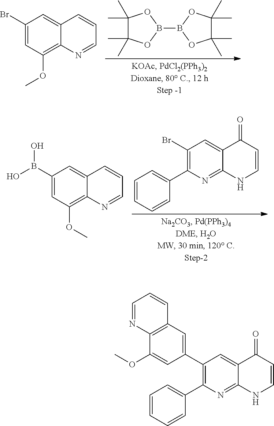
C1(C)(C)C(C)(C)OB(B2OC(C)(C)C(C)(C)O2)O1.C1(Br)=CC(OC)=C2C(=C1)C=CC=N2.BrC1=C(C2=CC=CC=C2)N=C2C(=C1)C(=O)C=CN2.C1(B(O)O)=CC(OC)=C2C(=C1)C=CC=N2.C1(C2=C(C3=CC=CC=C3)N=C3C(=C2)C(=O)C=CN3)=CC2=C(C(OC)=C1)N=CC=C2
